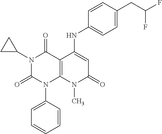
N1(C2CC2)C(=O)N(C2=CC=CC=C2)C2=C(C1=O)C(NC1=CC=C(CC(F)F)C=C1)=CC(=O)N2C
